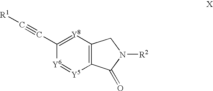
C12=C(C(=O)N([R2])C1)[Y5]=[Y6]C(C#C[R1])=[Y8]2
